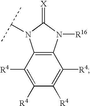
C1([R4])=C([R4])C([R4])=C([R4])C2=C1N(C(C)C)C(=[X])N2[R16]
